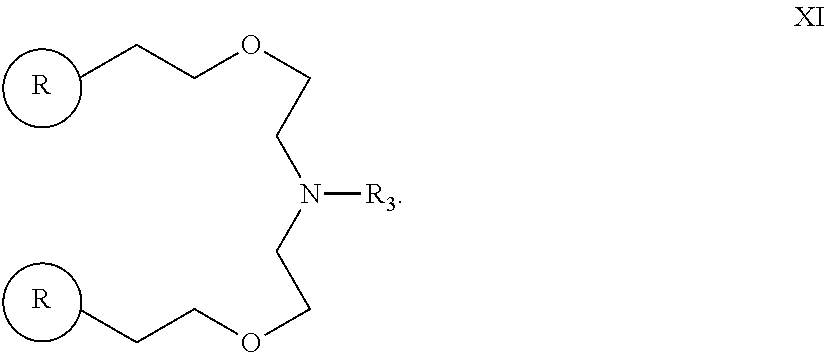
CCCOCCN(CCOCCC)[R3].[R].[R]
